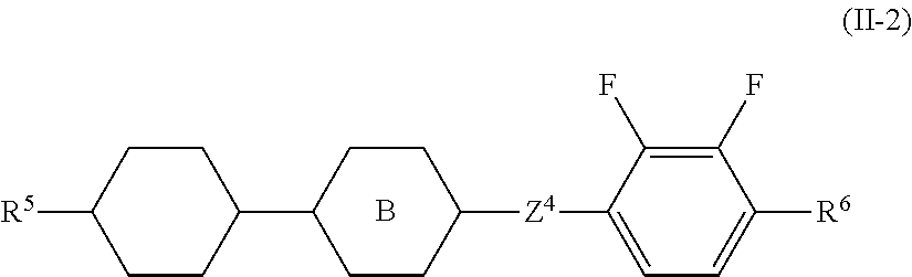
C1(C2CCC([Z4]C3=CC=C([R6])C(F)=C3F)CC2)CCC([R5])CC1.B
